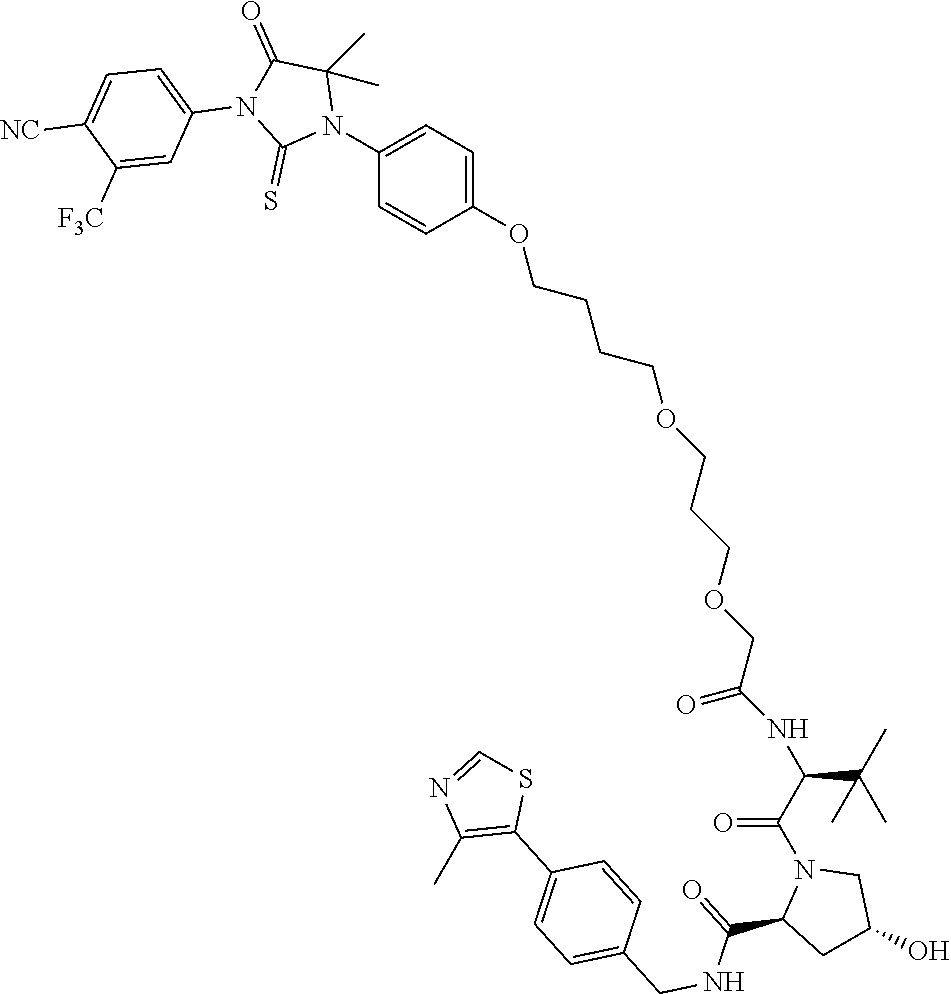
C1(OCCCCOCCCOCC(NC(C(=O)N2C(C(NCC3=CC=C(C4=C(C)N=CS4)C=C3)=O)CC(O)C2)C(C)(C)C)=O)=CC=C(N2C(C)(C)C(=O)N(C3=CC=C([NC])C([F3C])=C3)C2=S)C=C1
